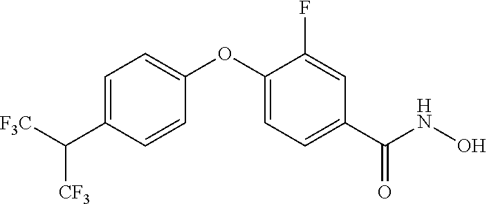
C1=C(C([F3C])[CF3])C=CC(OC2=CC=C(C(NO)=O)C=C2F)=C1
